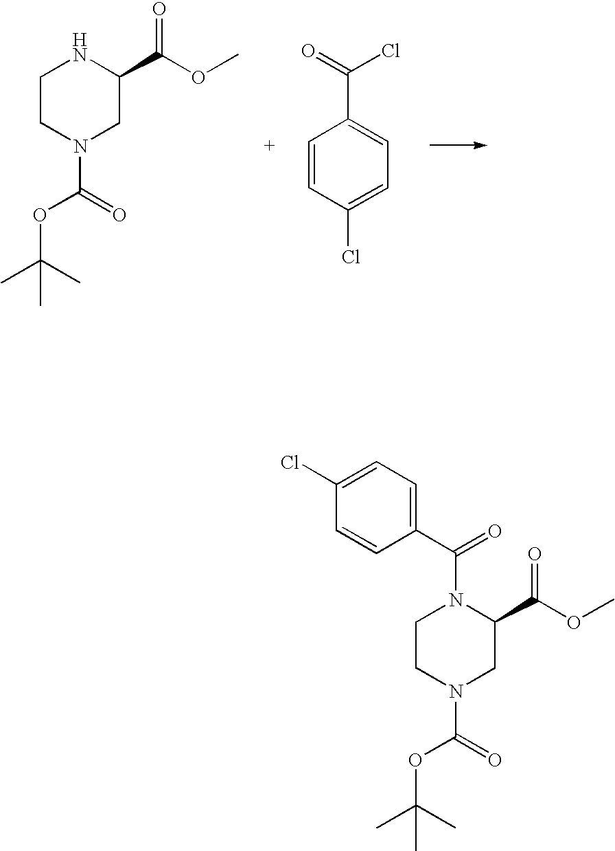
C1CN(C(=O)OC(C)(C)C)CC(C(OC)=O)N1.C1=CC(Cl)=CC=C1C(=O)Cl.C1CN(C(=O)OC(C)(C)C)CC(C(OC)=O)N1C(=O)C1=CC=C(Cl)C=C1
